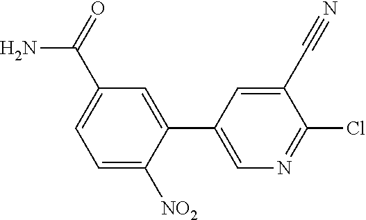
C1(C#N)=CC(C2=CC(C(N)=O)=CC=C2[NO2])=CN=C1Cl
